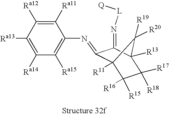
C1([Ra11])=C([Ra12])C([Ra13])=C([Ra14])C([Ra15])=C1N=C1C2([R11])C([R15])([R16])C([R17])([R18])C([R13])(C1=N[L][Q])C2([R20])[R19]
